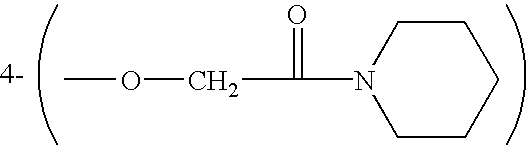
N1(C(=O)COC)CCCCC1
